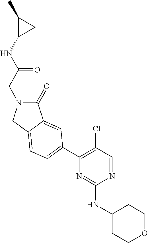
N(C(CN1C(=O)C2=CC(C3=C(Cl)C=NC(NC4CCOCC4)=N3)=CC=C2C1)=O)C1CC1C
